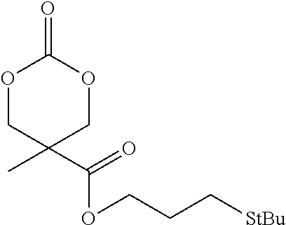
O1CC(C)(C(=O)OCCC[StBu])COC1=O
